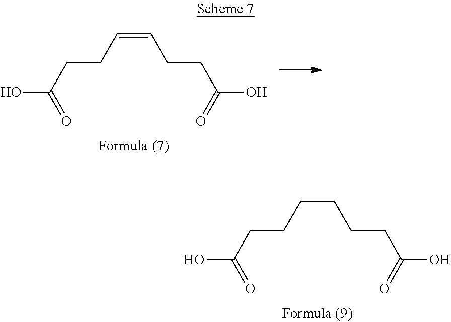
OC(CCCCCCC(O)=O)=O.OC(CCC=CCCC(O)=O)=O
